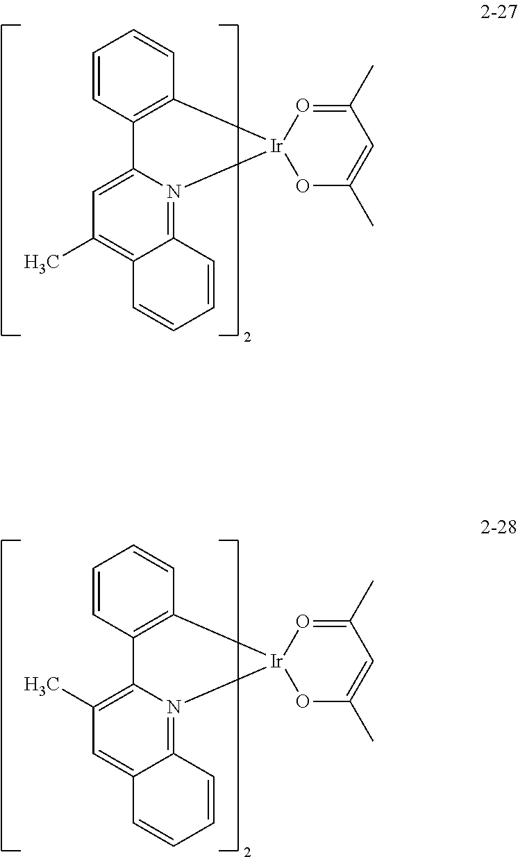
C1=CC2=C(C=C1)C1=CC(C)=C3C(=N1[Ir]21OC(C)=CC(C)=O1)C=CC=C3.C1=CC2=C(C=C1)C1=C(C)C=C3C(=N1[Ir]21OC(C)=CC(C)=O1)C=CC=C3
